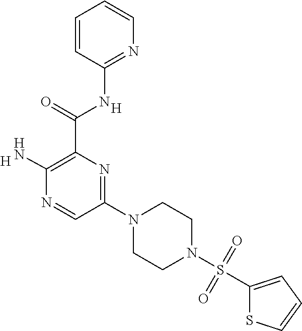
C1=CC(NC(C2=C(N)N=CC(N3CCN(S(C4=CC=CS4)(=O)=O)CC3)=N2)=O)=NC=C1.[H].[H]
